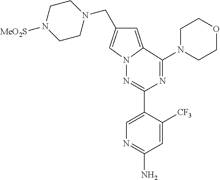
N1(CC2=CN3C(=C2)C(N2CCOCC2)=NC(C2=CN=C(N)C=C2[CF3])=N3)CCN([MeO2S])CC1
